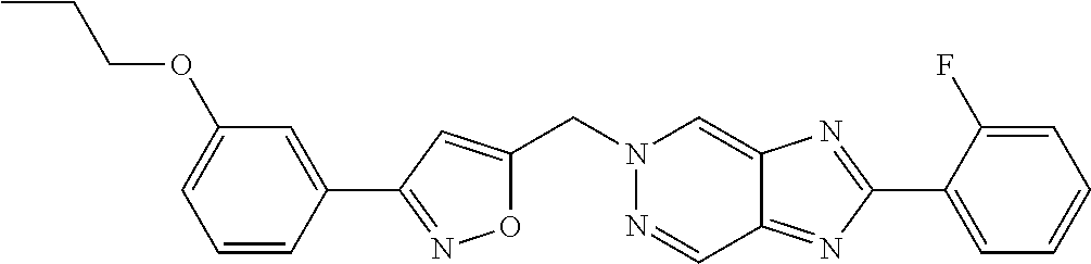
O1C(CN2N=CC3=NC(C4=CC=CC=C4F)=NC3=C2)=CC(C2=CC(OCCC)=CC=C2)=N1
